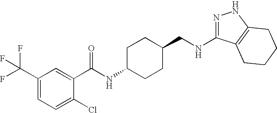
C1(C(F)(F)F)=CC=C(Cl)C(C(NC2CCC(CNC3=NNC4=C3CCCC4)CC2)=O)=C1
